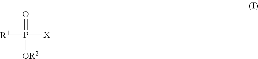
[R1]P([X])(=O)[OR2]
